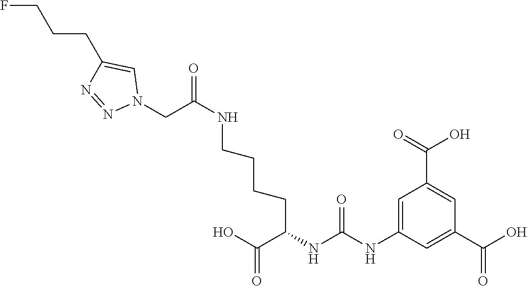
C1=C(NC(NC(C(O)=O)CCCCNC(=O)CN2C=C(CCCF)N=N2)=O)C=C(C(O)=O)C=C1C(=O)O
